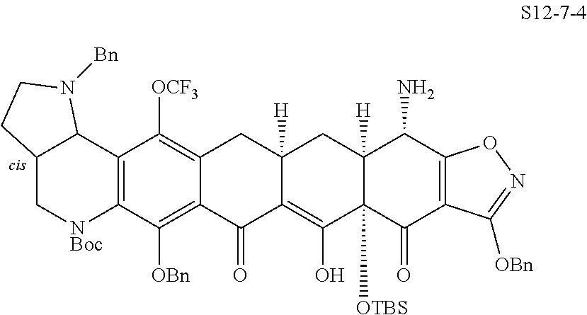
C12=C(C([OBn])=C3C(=C1[OCF3])CC1([H])C(=C(O)C4([OTBS])C([H])(C1)C(N)C1=C(C4=O)C([OBn])=NO1)C3=O)[NBoc]CC1C2N([Bn])CC1
